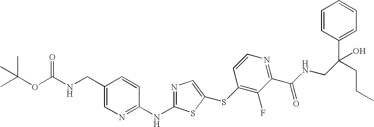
C1(CNC(OC(C)(C)C)=O)=CN=C(NC2=NC=C(SC3=C(F)C(C(NCC(C4=CC=CC=C4)(CCC)O)=O)=NC=C3)S2)C=C1
